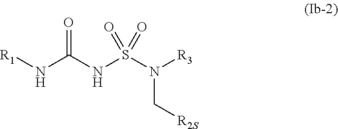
[R1]NC(NS(N([R3])C[R2S])(=O)=O)=O
